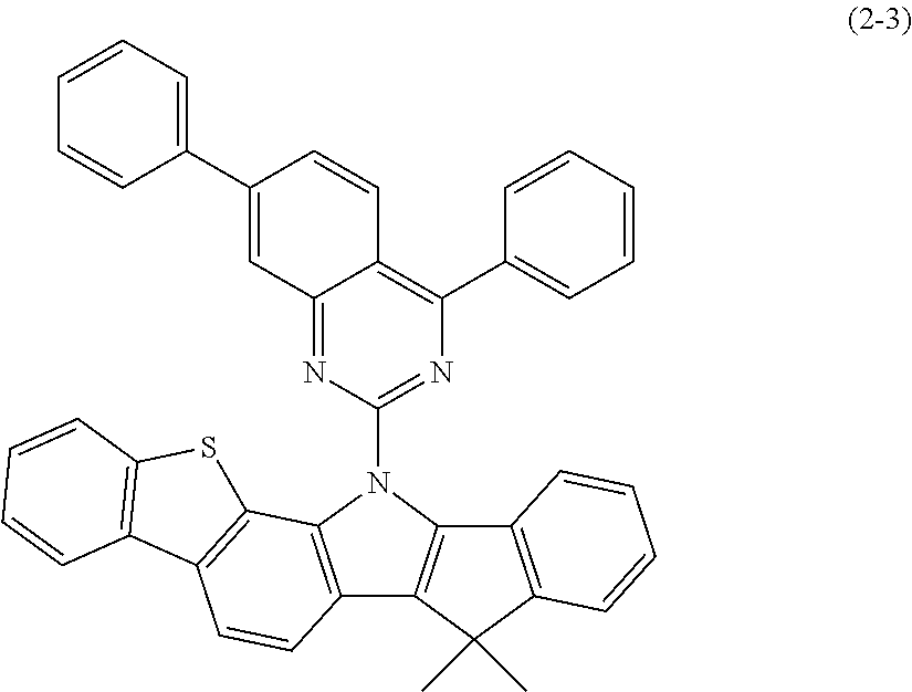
C12=C(C3=CC=CC=C3)N=C(N3C4=C(C5=C3C3=C(C5(C)C)C=CC=C3)C=CC3=C4SC4=C3C=CC=C4)N=C1C=C(C1=CC=CC=C1)C=C2
